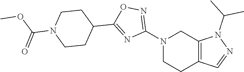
N1(C2=NOC(C3CCN(C(=O)OC)CC3)=N2)CCC2=C(C1)N(C(C)C)N=C2
